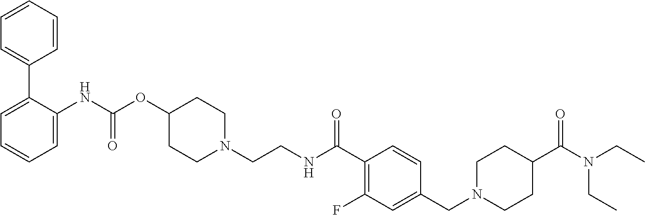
C1=CC=C(NC(OC2CCN(CCNC(C3=C(F)C=C(CN4CCC(C(=O)N(CC)CC)CC4)C=C3)=O)CC2)=O)C(C2=CC=CC=C2)=C1
